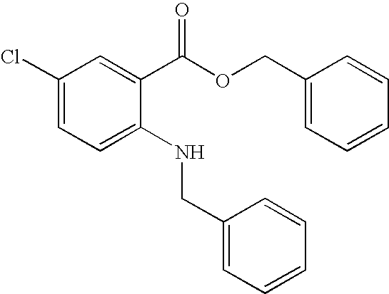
C1(Cl)=CC=C(NCC2=CC=CC=C2)C(C(OCC2=CC=CC=C2)=O)=C1
